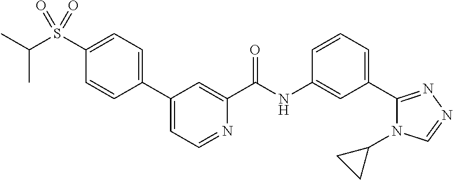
C1(C2=CC=C(S(C(C)C)(=O)=O)C=C2)=CC=NC(C(NC2=CC(C3=NN=CN3C3CC3)=CC=C2)=O)=C1
